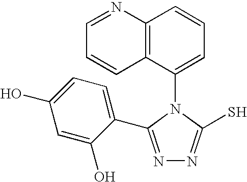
N1=C(C2=CC=C(O)C=C2O)N(C2=CC=CC3=C2C=CC=N3)C(S)=N1
